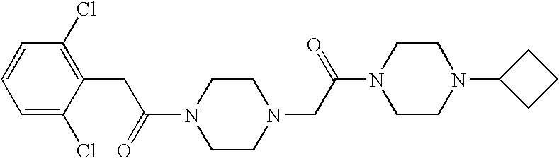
N1(C(=O)CC2=C(Cl)C=CC=C2Cl)CCN(CC(N2CCN(C3CCC3)CC2)=O)CC1
